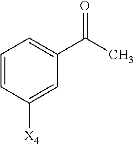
C1=CC([X4])=CC(C(C)=O)=C1
